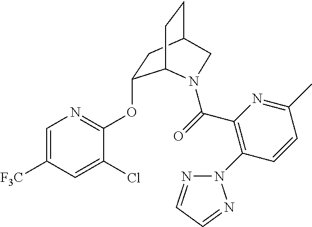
C1=C([F3C])C=C(Cl)C(OC2CC3CCC2N(C(=O)C2=C(N4N=CC=N4)C=CC(C)=N2)C3)=N1
